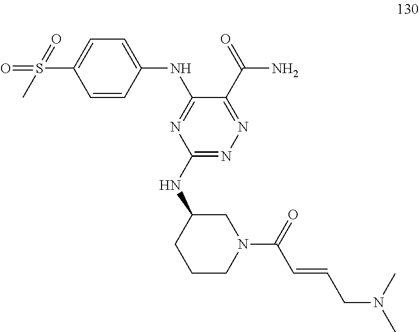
N(C1=NC(NC2CCCN(C(=O)C=CCN(C)C)C2)=NN=C1C(=O)N)C1=CC=C(S(C)(=O)=O)C=C1
